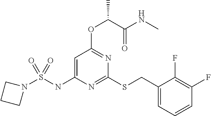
C1=C(NS(N2CCC2)(=O)=O)N=C(SCC2=CC=CC(F)=C2F)N=C1OC(C(NC)=O)C
